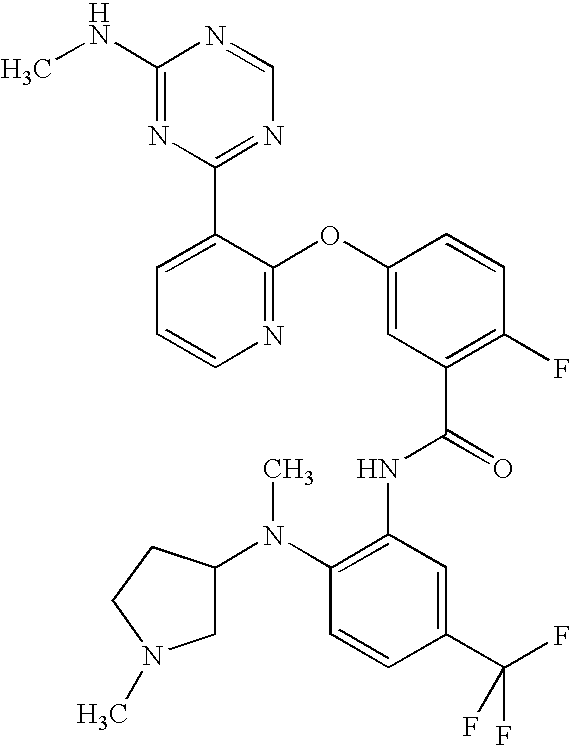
N1=C(OC2=CC(C(=O)NC3=C(N(C4CN(C)CC4)C)C=CC(C(F)(F)F)=C3)=C(F)C=C2)C(C2=NC=NC(NC)=N2)=CC=C1
